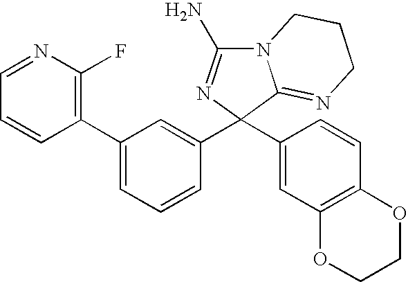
C1(C2=CC=CC(C3(C4=CC5=C(C=C4)OCCO5)N=C(N)N4C3=NCCC4)=C2)=C(F)N=CC=C1
